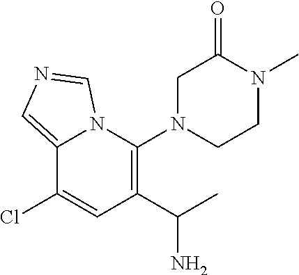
C12=CN=CN1C(N1CCN(C)C(=O)C1)=C(C(N)C)C=C2Cl
